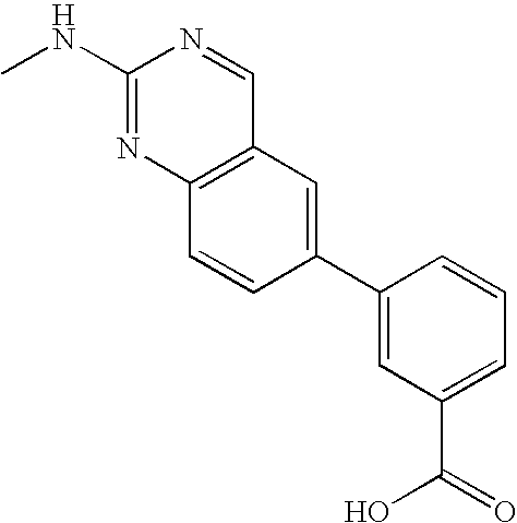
C1=C(C2=CC3=C(C=C2)N=C(NC)N=C3)C=CC=C1C(O)=O
